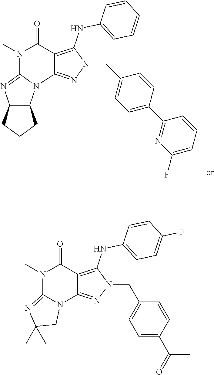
C12=C(NC3=CC=CC=C3)N(CC3=CC=C(C4=NC(F)=CC=C4)C=C3)N=C1N1C3C(N=C1N(C)C2=O)CCC3.C12=C(NC3=CC=C(F)C=C3)N(CC3=CC=C(C(=O)C)C=C3)N=C1N1C(=NC(C)(C)C1)N(C)C2=O
